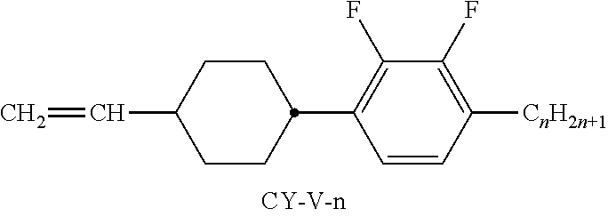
C1CC(C=C)CCC1C1=C(F)C(F)=C([CnH2n+1])C=C1
